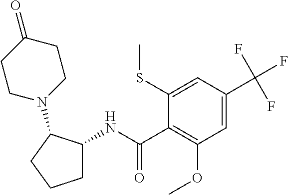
C1C(NC(=O)C2=C(OC)C=C(C(F)(F)F)C=C2SC)C(N2CCC(=O)CC2)CC1
